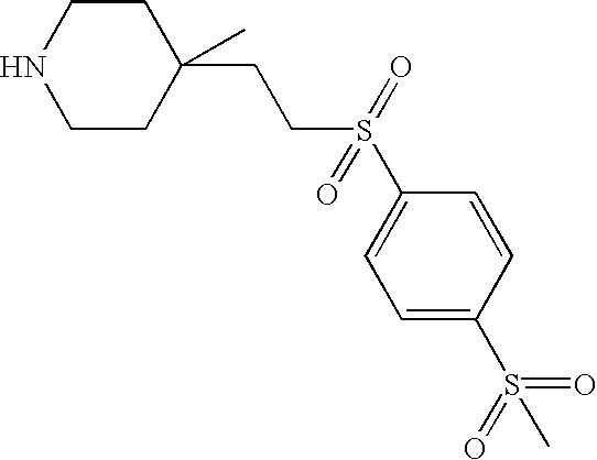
C1CNCCC1(CCS(C1=CC=C(S(C)(=O)=O)C=C1)(=O)=O)C
